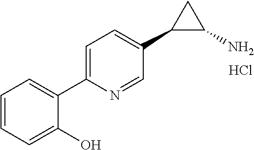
Cl.C1=CC=C(O)C(C2=CC=C(C3C(N)C3)C=N2)=C1
